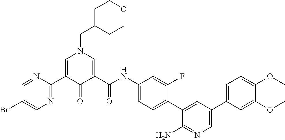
C1=NC(C2=CN(CC3CCOCC3)C=C(C(NC3=CC=C(C4=CC(C5=CC=C(OC)C(OC)=C5)=CN=C4N)C(F)=C3)=O)C2=O)=NC=C1Br
